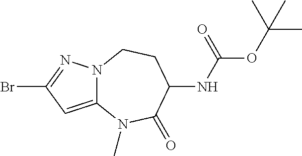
C12=CC(Br)=NN1CCC(NC(OC(C)(C)C)=O)C(=O)N2C
